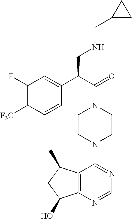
C(N1CCN(C2=NC=NC3=C2C(C)CC3O)CC1)(C(C1=CC(F)=C([F3C])C=C1)CNCC1CC1)=O
